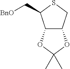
C12C(OC(C)(C)O1)C(C[BnO])SC2
